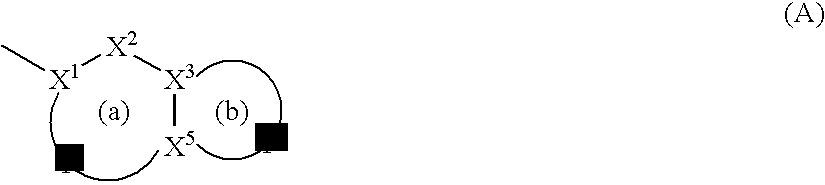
[X1]([X2][X3][X5])C.[(b)].[(a)]
